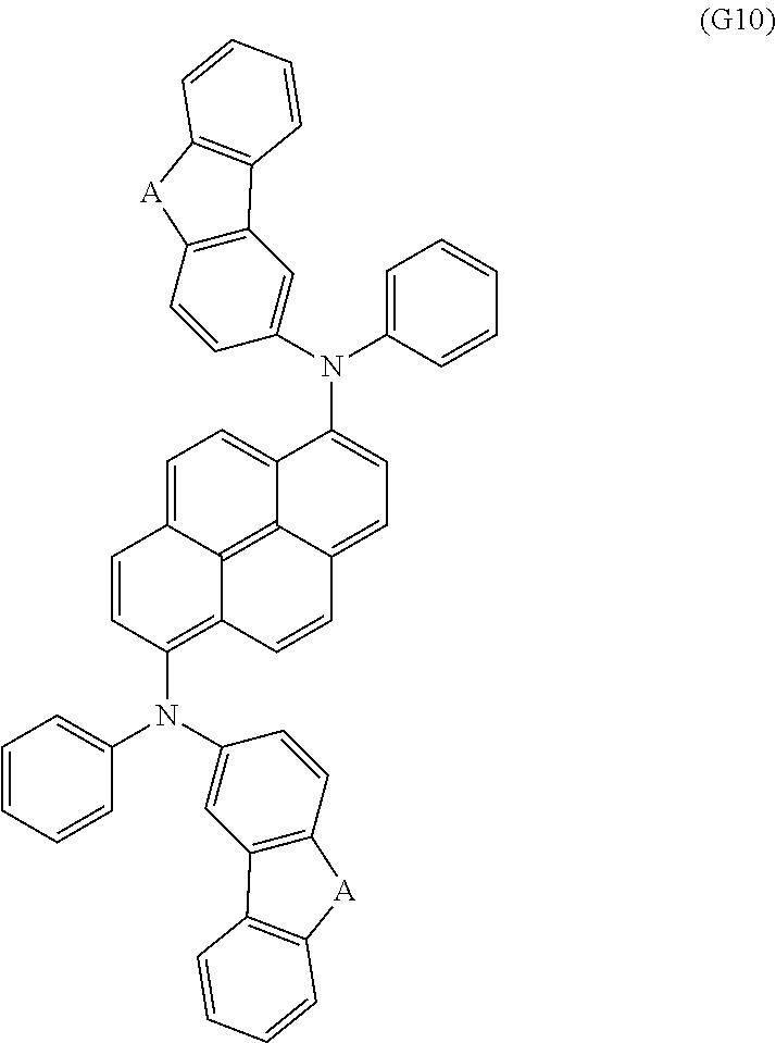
C1=CC(N(C2=CC3=C(C=C2)[A]C2=C3C=CC=C2)C2=CC=CC=C2)=C2C3=C4C(=CC=C(N(C5=CC6=C(C=C5)[A]C5=C6C=CC=C5)C5=CC=CC=C5)C4=CC=C13)C=C2
